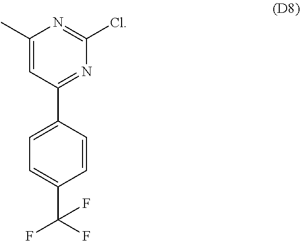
C1=C(C2=NC(Cl)=NC(C)=C2)C=CC(C(F)(F)F)=C1
